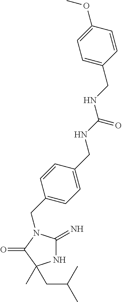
N1C(=N)N(CC2=CC=C(CNC(=O)NCC3=CC=C(OC)C=C3)C=C2)C(=O)C1(C)CC(C)C
